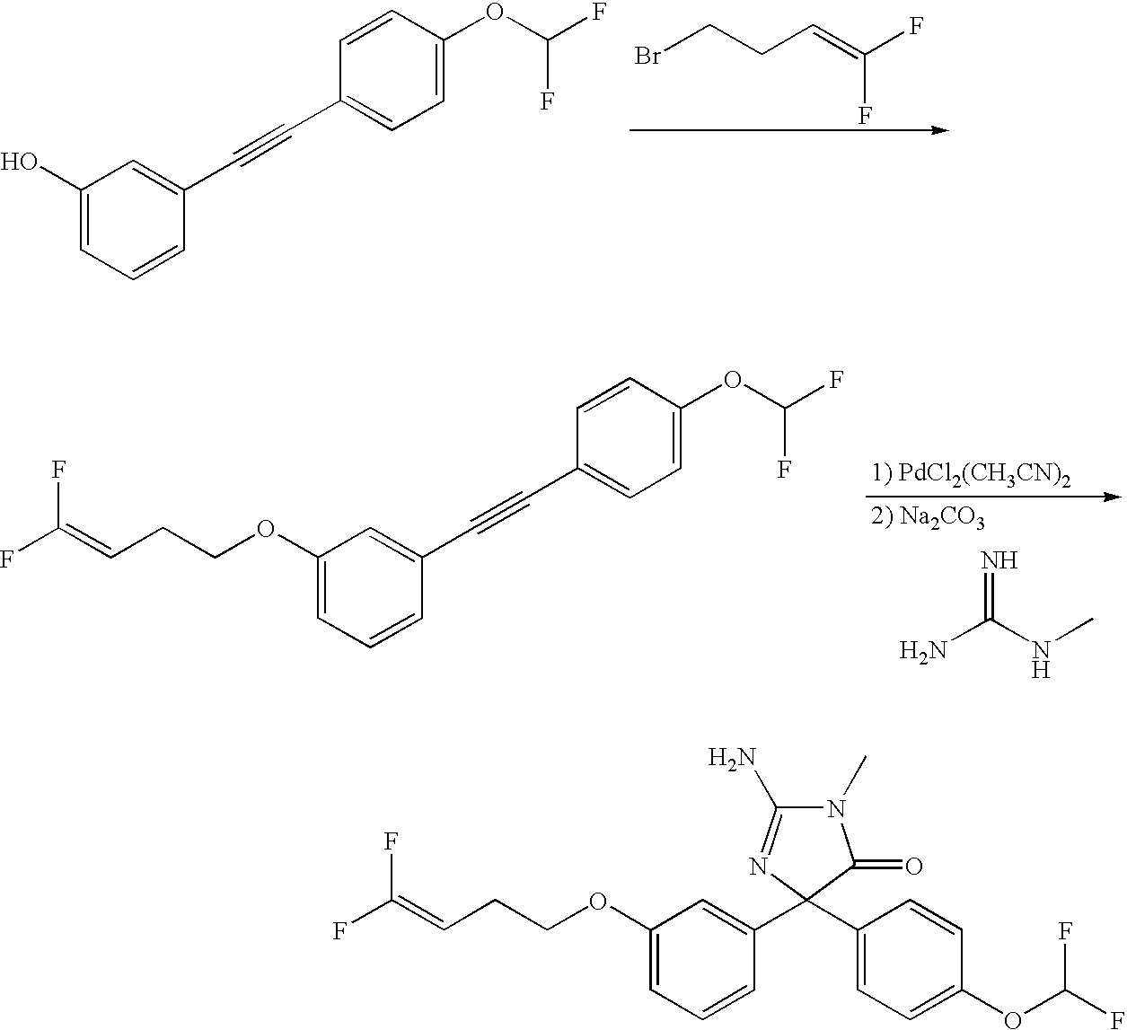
C1(O)=CC=CC(C#CC2=CC=C(OC(F)F)C=C2)=C1.BrCCC=C(F)F.C1(OCCC=C(F)F)=CC=CC(C#CC2=CC=C(OC(F)F)C=C2)=C1.N=C(NC)N.C1(OCCC=C(F)F)=CC=CC(C2(C3=CC=C(OC(F)F)C=C3)C(=O)N(C)C(N)=N2)=C1
